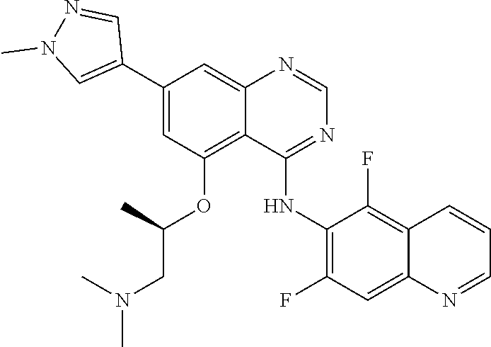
C1=NC2=CC(C3=CN(C)N=C3)=CC(OC(C)CN(C)C)=C2C(NC2=C(F)C=C3C(=C2F)C=CC=N3)=N1
